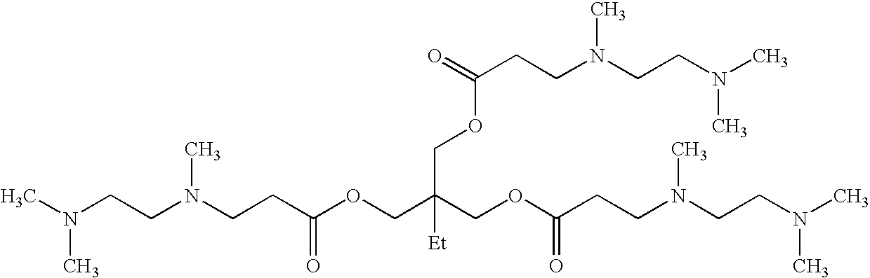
N(CCC(OCC(COC(CCN(CCN(C)C)C)=O)(COC(CCN(CCN(C)C)C)=O)[Et])=O)(CCN(C)C)C
